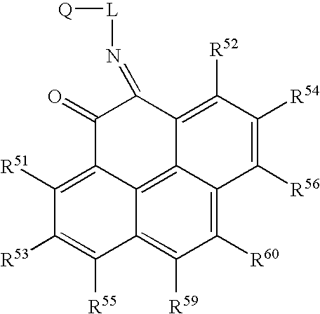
C1(=O)C2=C([R51])C([R53])=C([R55])C3=C([R59])C([R60])=C4C(=C23)C(=C([R52])C([R54])=C4[R56])C1=N[L][Q]
